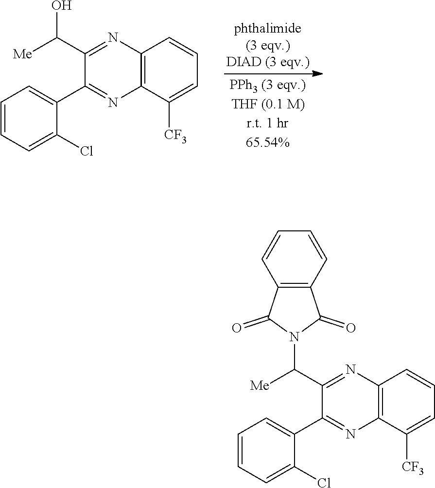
C1(C(O)[Me])=NC2=C(N=C1C1=CC=CC=C1Cl)C([CF3])=CC=C2.C1(C(N2C(=O)C3=C(C2=O)C=CC=C3)[Me])=NC2=C(N=C1C1=CC=CC=C1Cl)C([CF3])=CC=C2
